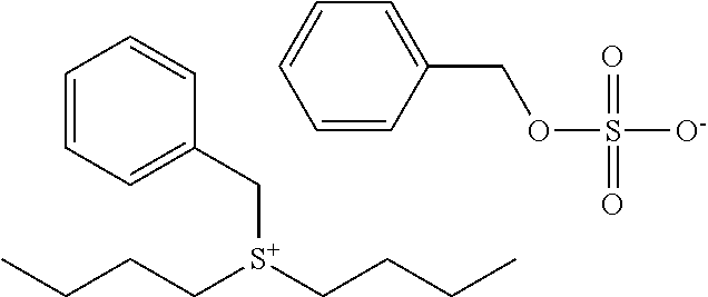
C(CC[S+](CCCC)CC1=CC=CC=C1)C.C1=CC(COS([O-])(=O)=O)=CC=C1
